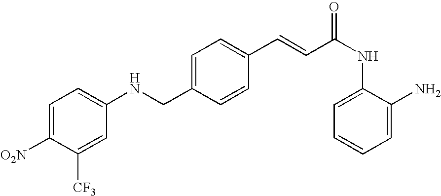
C1(C=CC(NC2=CC=CC=C2N)=O)=CC=C(CNC2=CC=C([O2N])C([CF3])=C2)C=C1
